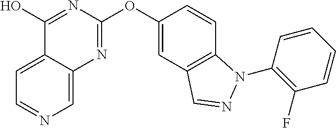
C1(O)=NC(OC2=CC3=C(C=C2)N(C2=C(F)C=CC=C2)N=C3)=NC2=CN=CC=C12
